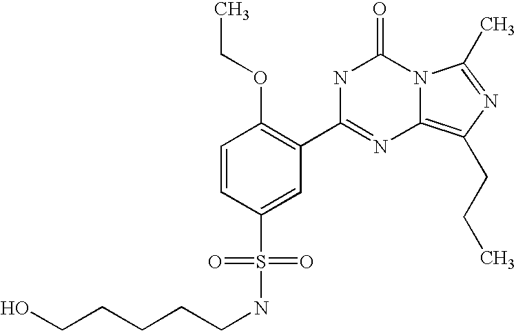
C1=CC(S(NCCCCCO)(=O)=O)=CC(C2=NC3=C(CCC)N=C(C)N3C(=O)N2)=C1OCC
